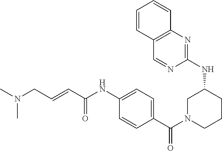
C1(C(N2CCCC(NC3=NC4=C(C=N3)C=CC=C4)C2)=O)=CC=C(NC(C=CCN(C)C)=O)C=C1
